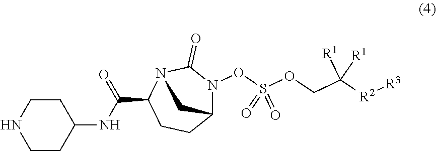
C1(NC(=O)C2N3C(=O)N(OS(OCC([R2][R3])([R1])[R1])(=O)=O)C(CC2)C3)CCNCC1
